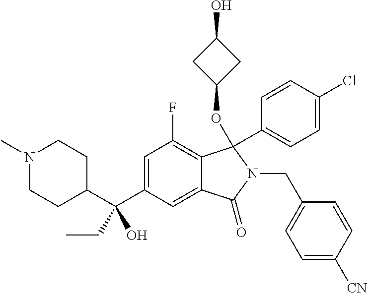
N1(C)CCC(C(C2=CC(F)=C3C(=C2)C(=O)N(CC2=CC=C([CN])C=C2)C3(OC2CC(O)C2)C2=CC=C(Cl)C=C2)(O)CC)CC1
